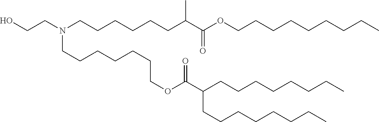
C(COC(C(CCCCCCCC)CCCCCCCC)=O)CCCCCN(CCCCCCC(C(OCCCCCCCCC)=O)C)CCO
